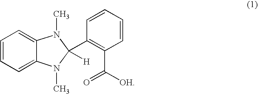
C1=CC=C2C(=C1)N(C)C(C1=C(C([OH])=O)C=CC=C1)([H])N2C
